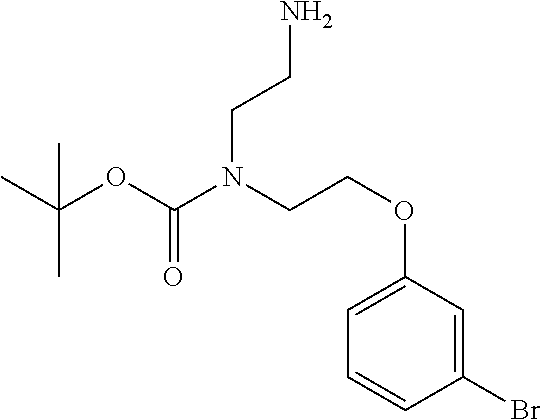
C1=CC(Br)=CC(OCCN(CCN)C(OC(C)(C)C)=O)=C1
